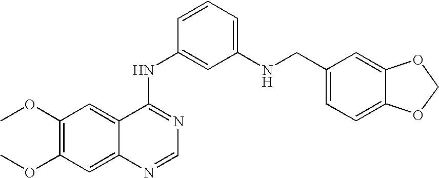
C12=CC(OC)=C(OC)C=C1N=CN=C2NC1=CC(NCC2=CC=C3C(=C2)OCO3)=CC=C1
